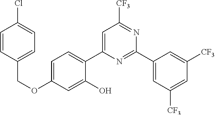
O(C1=CC=C(C2=CC([CF3])=NC(C3=CC([CF3])=CC([CF3])=C3)=N2)C(O)=C1)CC1=CC=C(Cl)C=C1
